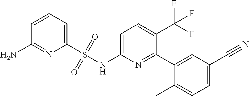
C1=C(NS(C2=CC=CC(N)=N2)(=O)=O)N=C(C2=CC(C#N)=CC=C2C)C(C(F)(F)F)=C1
